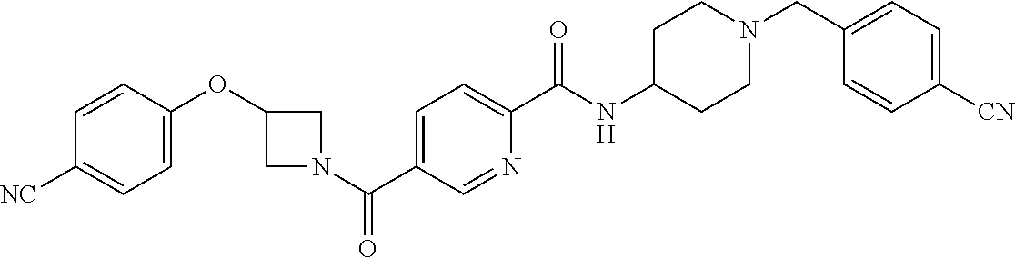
N(C(C1=CC=C(C(=O)N2CC(OC3=CC=C([CN])C=C3)C2)C=N1)=O)C1CCN(CC2=CC=C([CN])C=C2)CC1
